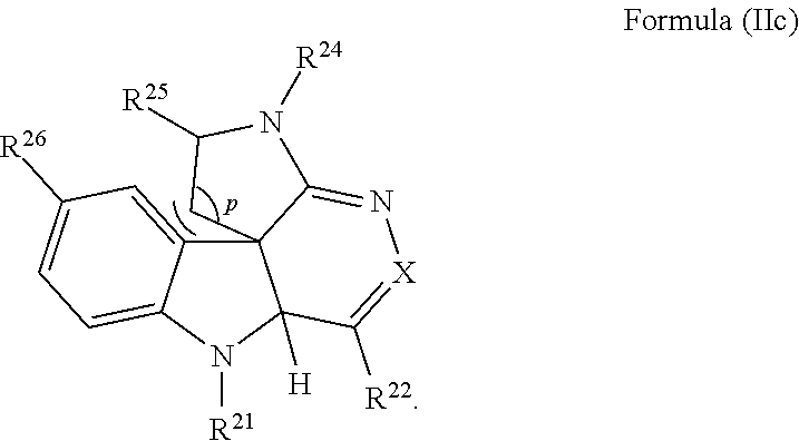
C123C4=CC([R26])=CC=C4N([R21])C1([H])C([R22])=[X]N=C2N([R24])C([R25])C3
